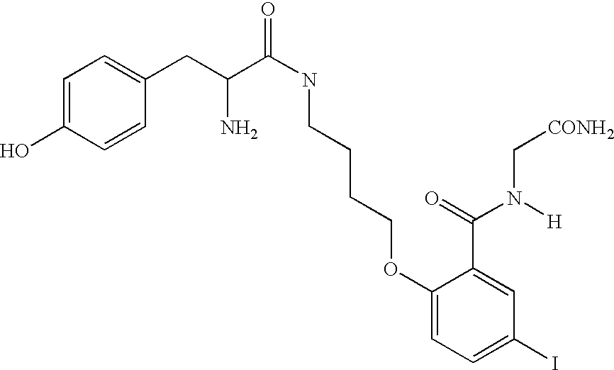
C1=C(O)C=CC(CC(C(NCCCCOC2=CC=C(I)C=C2C(=O)N([H])C[CONH2])=O)N)=C1
